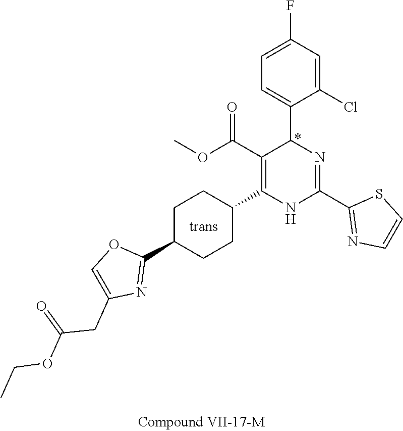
C1=C(Cl)C(C2N=C(C3=NC=CS3)NC(C3CCC(C4=NC(CC(=O)OCC)=CO4)CC3)=C2C(OC)=O)=CC=C1F
